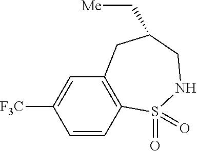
C1=CC2=C(C=C1[F3C])CC(C[Me])CNS2(=O)=O
